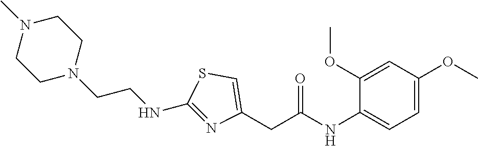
N1(C)CCN(CCNC2=NC(CC(NC3=CC=C(OC)C=C3OC)=O)=CS2)CC1
